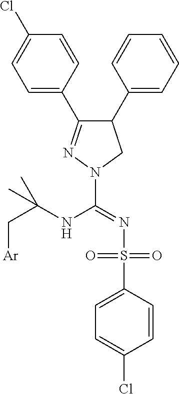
C1(C2=CC=CC=C2)C(C2=CC=C(Cl)C=C2)=NN(C(=NS(=O)(=O)C2=CC=C(Cl)C=C2)NC(C[Ar])(C)C)C1
